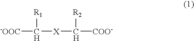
[-OOC]C([X]C([COO-])[R2])[R1]
